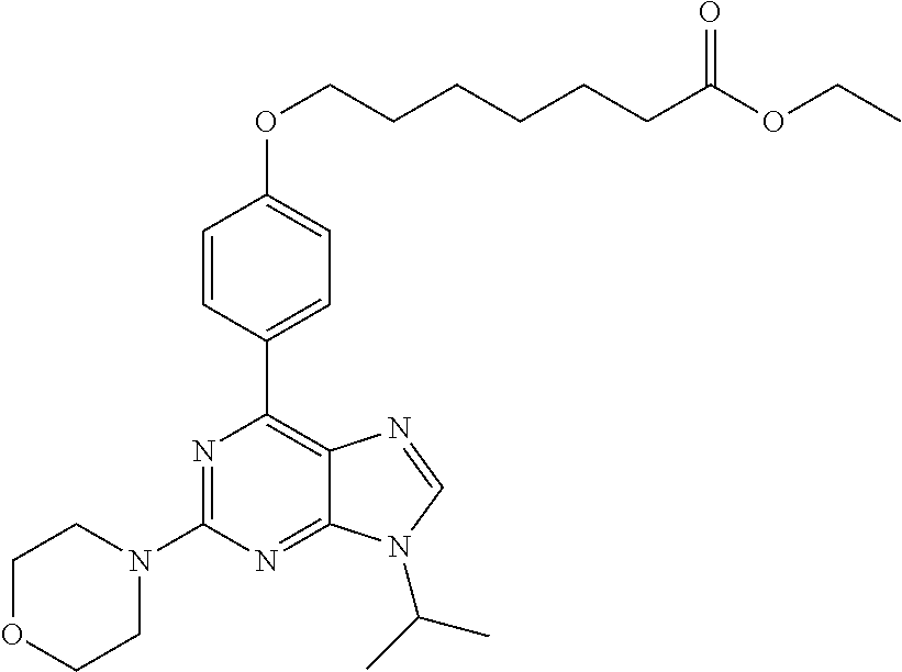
C1=CC(C2=C3C(=NC(N4CCOCC4)=N2)N(C(C)C)C=N3)=CC=C1OCCCCCCC(OCC)=O
